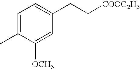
C1=C(C)C([OCH3])=CC(CC[COOC2H5])=C1
